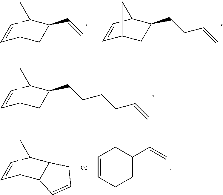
C1=CC2C(C=C)CC1C2.C1=CC2C(CCC=C)CC1C2.C1=CC2C(CCCCC=C)CC1C2.C1=CCCC(C=C)C1.C1=CC2C3C(C1C2)C=CC3
